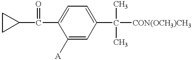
C1CC1C(=O)C1=CC=C(C(C)(C)[CON(OCH3)CH3])C=C1[A]
